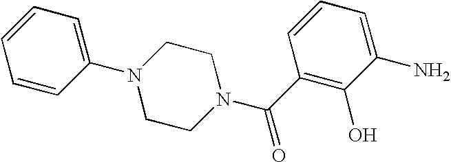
C1=CC(N2CCN(C(C3=C(O)C(N)=CC=C3)=O)CC2)=CC=C1
